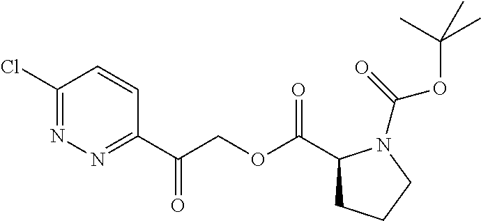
C1(Cl)=NN=C(C(COC(=O)C2CCCN2C(OC(C)(C)C)=O)=O)C=C1
